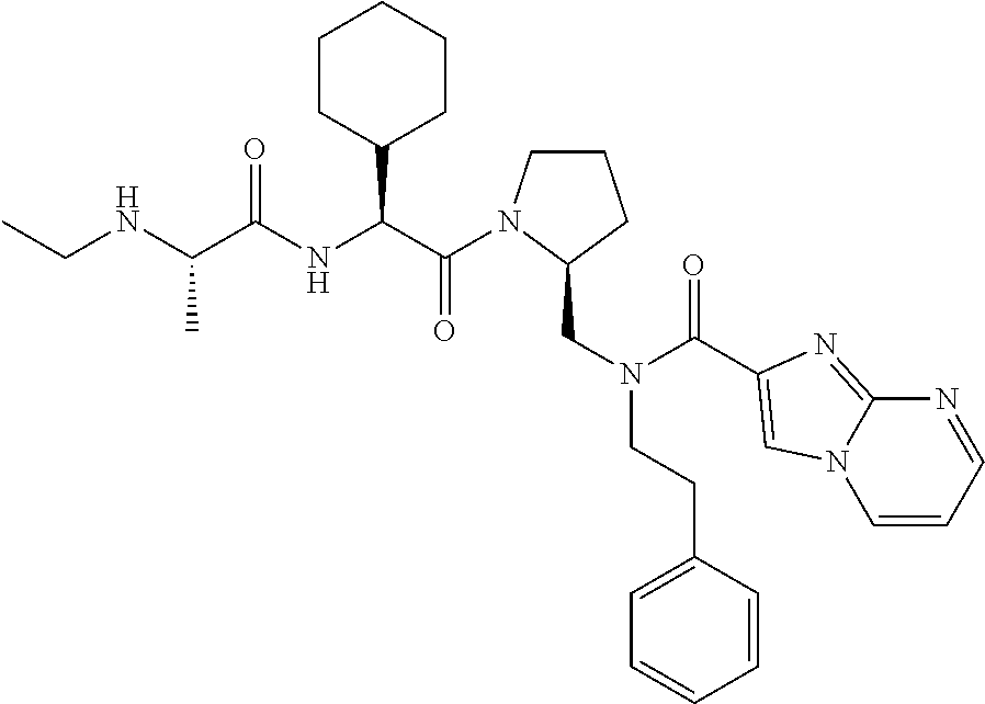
C1CN(C(=O)C(C2CCCCC2)NC(=O)C(C)NCC)C(CN(C(=O)C2=CN3C(=N2)N=CC=C3)CCC2=CC=CC=C2)C1
